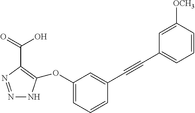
N1=NC(C(O)=O)=C(OC2=CC=CC(C#CC3=CC=CC([OCH3])=C3)=C2)N1
